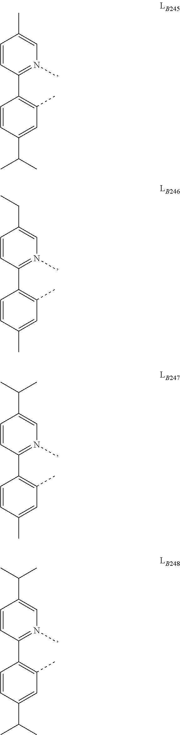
C1(C2=C(C)C=C(C(C)C)C=C2)=N(C)C=C(C)C=C1.C1(C2=C(C)C=C(C)C=C2)=N(C)C=C(CC)C=C1.C1(C2=C(C)C=C(C)C=C2)=N(C)C=C(C(C)C)C=C1.C1(C2=C(C)C=C(C(C)C)C=C2)=N(C)C=C(C(C)C)C=C1
